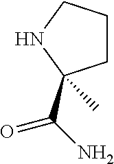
C1CCNC1(C(N)=O)C
